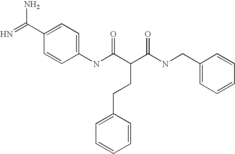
N=C(C1=CC=C(NC(C(C(NCC2=CC=CC=C2)=O)CCC2=CC=CC=C2)=O)C=C1)N
